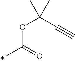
O(C(=O)C)C(C#C)(C)C
